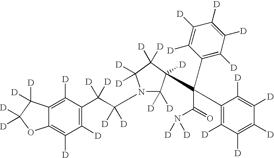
C1([D])=C(C([D])([D])C([D])([D])N2C([D])([D])C([D])(C(C3=C([D])C([D])=C([D])C([D])=C3[D])(C3=C([D])C([D])=C([D])C([D])=C3[D])C(N([D])[D])=O)C([D])([D])C2([D])[D])C([D])=C2C(=C1[D])OC([D])([D])C2([D])[D]
